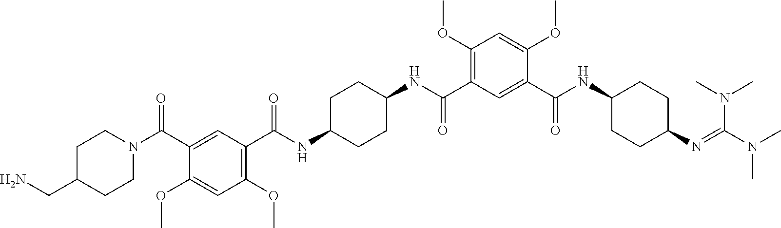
C1(C(NC2CCC(N=C(N(C)C)N(C)C)CC2)=O)=CC(C(NC2CCC(NC(C3=C(OC)C=C(OC)C(C(N4CCC(CN)CC4)=O)=C3)=O)CC2)=O)=C(OC)C=C1OC
